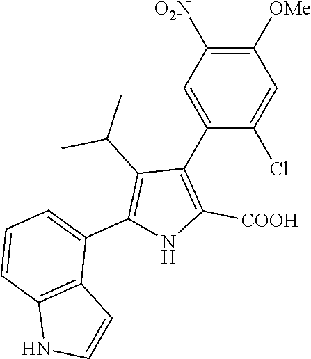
C1([OMe])=C([O2N])C=C(C2=C([COOH])NC(C3=CC=CC4=C3C=CN4)=C2C(C)C)C(Cl)=C1
